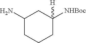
NC1CC([NHBoc])([H])CCC1
